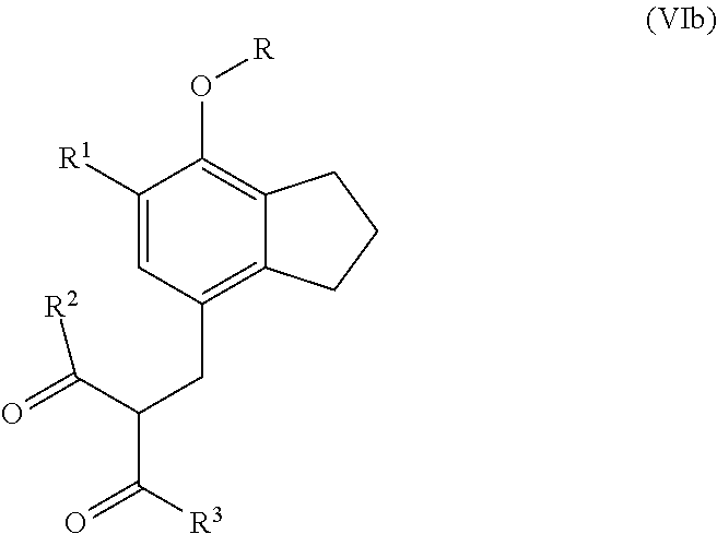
C1([R1])=CC(CC(C([R2])=O)C(=O)[R3])=C2C(=C1O[R])CCC2
